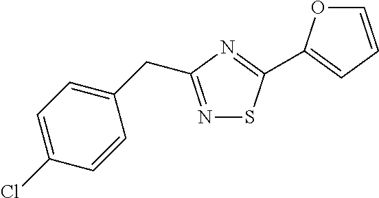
N1=C(CC2=CC=C(Cl)C=C2)N=C(C2=CC=CO2)S1
